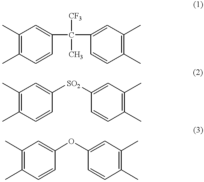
C1(C)=C(C)C=CC(C(C2=CC(C)=C(C)C=C2)([CF3])C)=C1.C1(C)=C(C)C=CC([SO2]C2=CC(C)=C(C)C=C2)=C1.C1(C)=C(C)C=CC(OC2=CC(C)=C(C)C=C2)=C1
